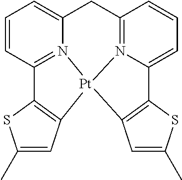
C1=CC2=N3C(=C1)CC1=N4C(=CC=C1)C1=C([Pt]34C3=C2SC(C)=C3)C=C(C)S1
